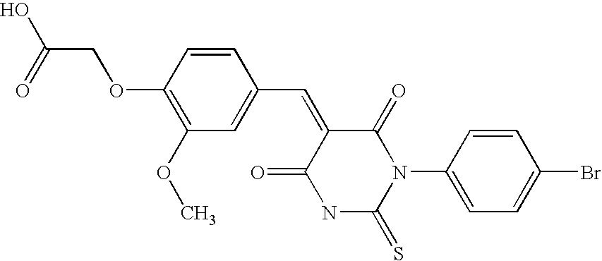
S=C1N(C2=CC=C(Br)C=C2)C(=O)C(=CC2=CC(OC)=C(OCC(=O)O)C=C2)C(=O)N1
